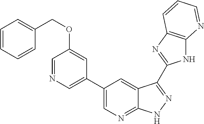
C1(C2=CN=CC(OCC3=CC=CC=C3)=C2)=CN=C2C(=C1)C(C1=NC3=C(N1)N=CC=C3)=NN2
